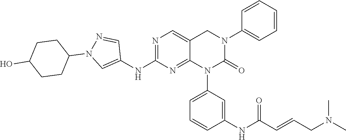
C1(NC2=NC=C3C(=N2)N(C2=CC=CC(NC(C=CCN(C)C)=O)=C2)C(=O)N(C2=CC=CC=C2)C3)=CN(C2CCC(O)CC2)N=C1
